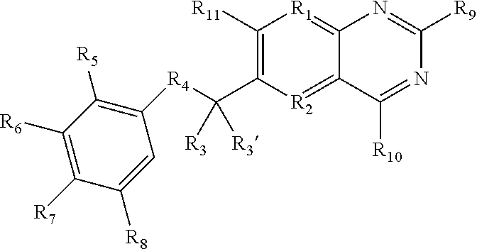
C1([R11])=C(C([R3])([R3])[R4]C2=C([R5])C([R6])=C([R7])C([R8])=C2)[R2]=C2C(=[R1]1)N=C([R9])N=C2[R10]
